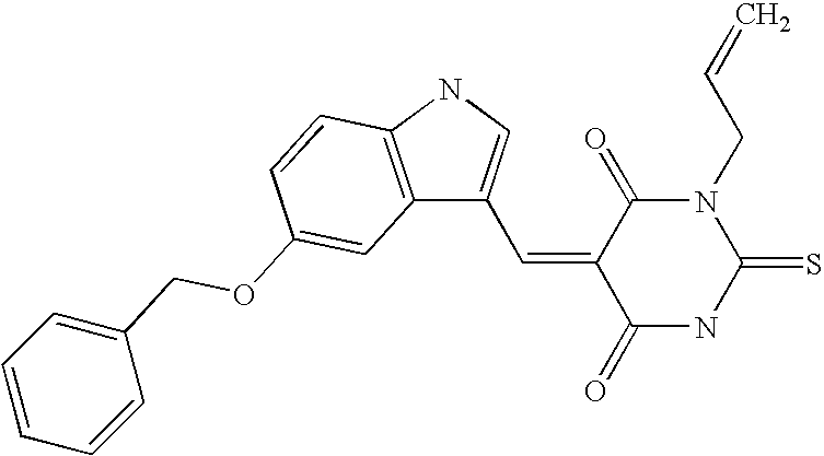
C12=C(NC=C1C=C1C(=O)NC(=S)N(CC=C)C1=O)C=CC(OCC1=CC=CC=C1)=C2
